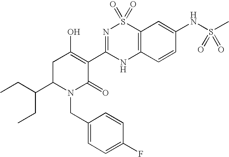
C12=C(C=CC(NS(C)(=O)=O)=C1)NC(C1=C(O)CC(C(CC)CC)N(CC3=CC=C(F)C=C3)C1=O)=NS2(=O)=O
